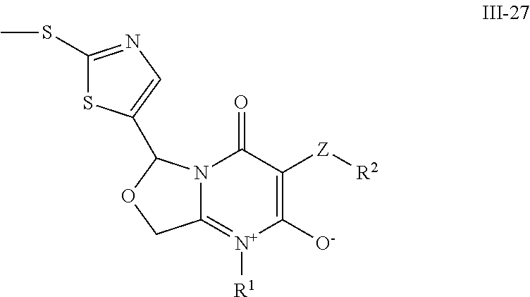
C1([O-])=C([Z][R2])C(=O)N2C(=[N+]1[R1])COC2C1=CN=C(SC)S1
